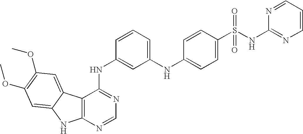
C12=C(N=CN=C1NC1=CC(NC3=CC=C(S(NC4=NC=CC=N4)(=O)=O)C=C3)=CC=C1)NC1=CC(OC)=C(OC)C=C21
